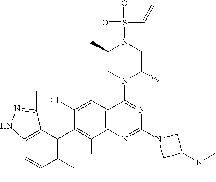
C12=C(C(C3=C(F)C4=C(C=C3Cl)C(N3C(C)CN(S(=O)(=O)C=C)C(C)C3)=NC(N3CC(N(C)C)C3)=N4)=C(C)C=C1)C(C)=NN2
